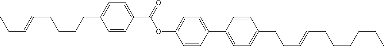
C1=CC(C(OC2=CC=C(C3=CC=C(CCC=CCCCCCC)C=C3)C=C2)=O)=CC=C1CCCCC=CCC
